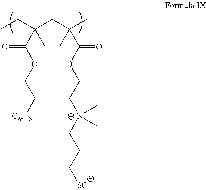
CCC(CC(C)(C(=O)OCC[N+](CCC[SO3])(C)C)C)(C(OCC[C6F13])=O)C
